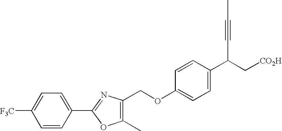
C(OC1=CC=C(C(C#CC)C[CO2H])C=C1)C1=C(C)OC(C2=CC=C([F3C])C=C2)=N1
